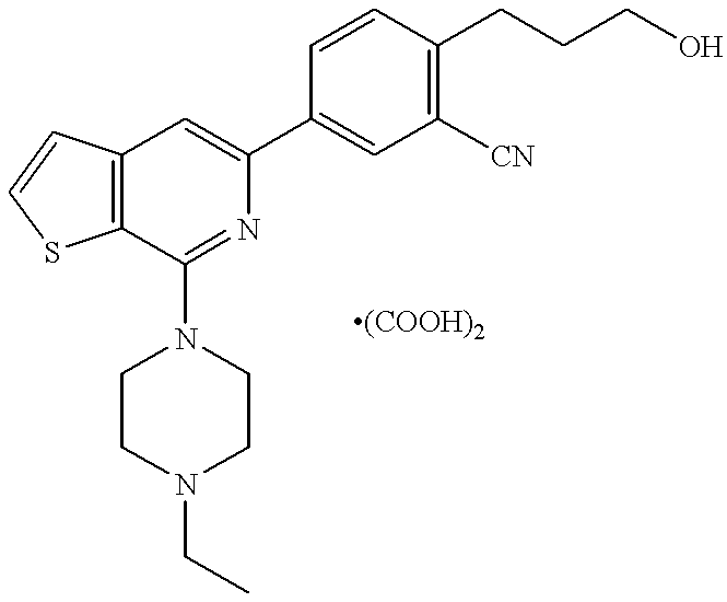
C12=C(C(N3CCN(CC)CC3)=NC(C3=CC([CN])=C(CCCO)C=C3)=C1)SC=C2
